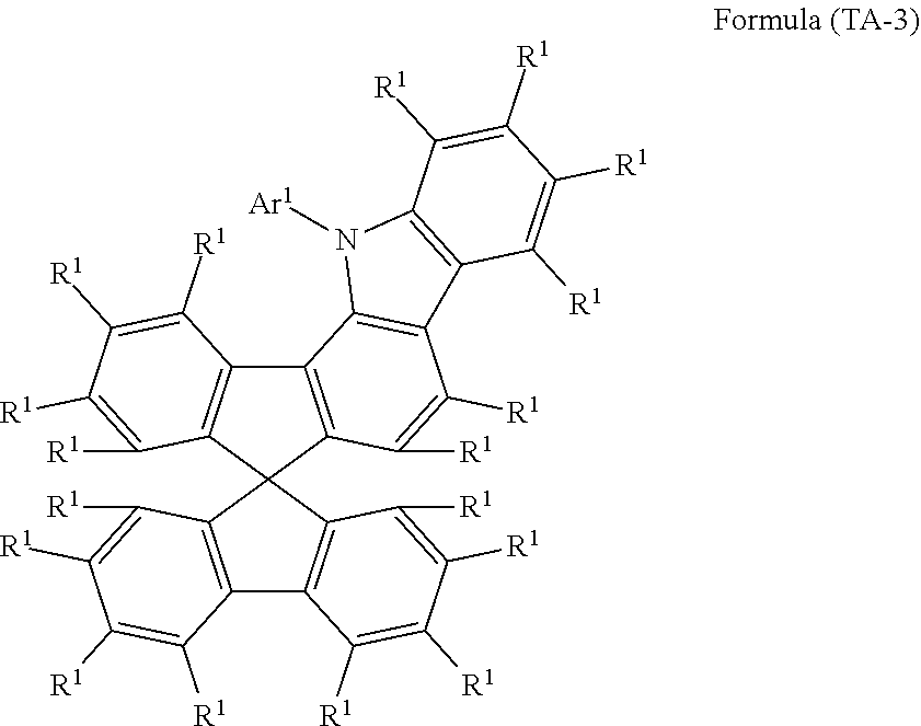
C12=C(C([R1])=C([R1])C([R1])=C1[R1])C1(C3=C2C([R1])=C([R1])C([R1])=C3[R1])C2=C(C3=C1C([R1])=C([R1])C([R1])=C3[R1])C1=C(C([R1])=C2[R1])C2=C(N1[Ar1])C([R1])=C([R1])C([R1])=C2[R1]
